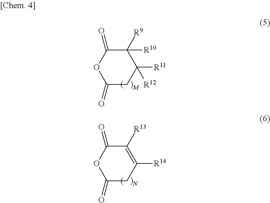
C1(=O)CC([R11])([R12])C([R10])([R9])C(=O)O1.C1(=O)CC([R14])=C([R13])C(=O)O1
